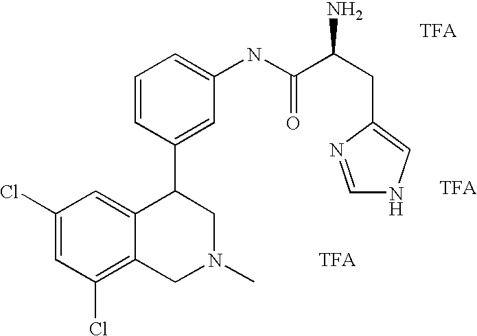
C1(Cl)=CC(Cl)=C2C(=C1)C(C1=CC(NC(=O)C(N)CC3=CNC=N3)=CC=C1)CN(C)C2
